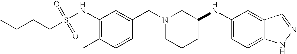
C1(NS(=O)(=O)CCCC)=C(C)C=CC(CN2CCCC(NC3=CC=C4C(=C3)C=NN4)C2)=C1
